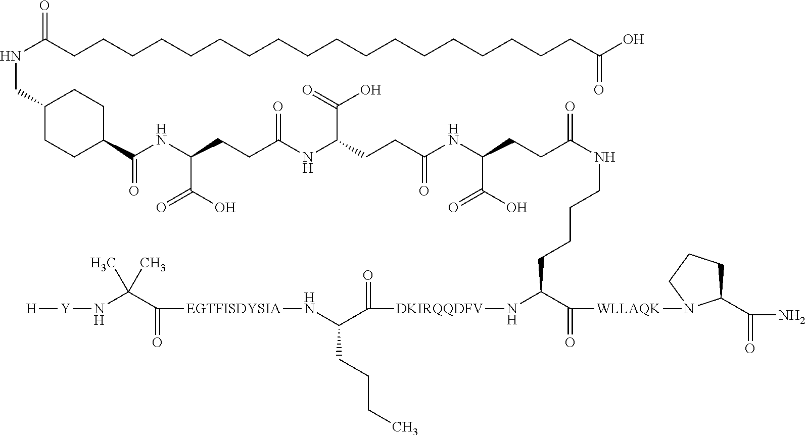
N(C(CCCCCCCCCCCCCCCCCCC(O)=O)=O)CC1CCC(C(NC(CCC(NC(CCC(NC(CCC(NCCCCC(N[DKIRQQDFV]C(C(N[EGTFISDYSIA]C(C(N[Y][H])(C)C)=O)CCCC)=O)C([WLLAQK]N2C(C(N)=O)CCC2)=O)=O)C(O)=O)=O)C(=O)O)=O)C(O)=O)=O)CC1
